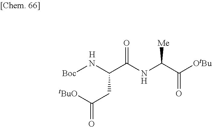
[Boc]NC(C(NC(C([OtBu])=O)[Me])=O)CC([tBuO])=O.[H].[H]
